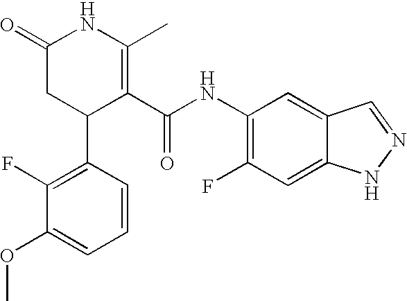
C1(F)=C(C2C(C(NC3=C(F)C=C4C(=C3)C=NN4)=O)=C(C)NC(=O)C2)C=CC=C1OC
